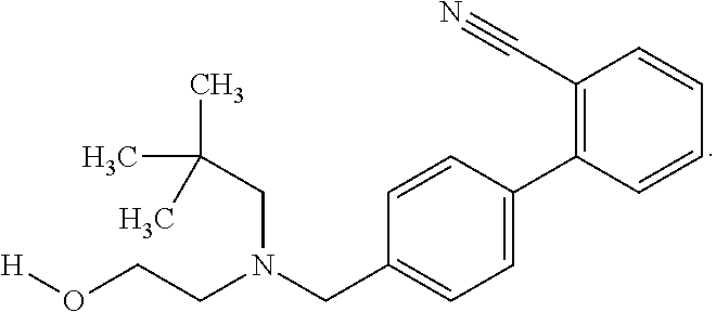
C1(C#N)=C(C2=CC=C(CN(CC(C)(C)C)CCO[H])C=C2)C=CC=C1
